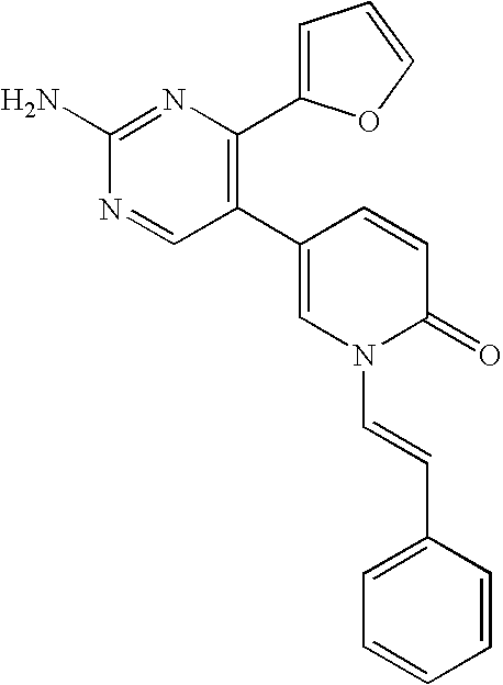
C1(N)=NC(C2=CC=CO2)=C(C2=CN(C=CC3=CC=CC=C3)C(=O)C=C2)C=N1
